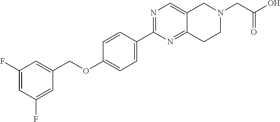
C1(F)=CC(F)=CC(COC2=CC=C(C3=NC=C4C(=N3)CCN(CC(O)=O)C4)C=C2)=C1
